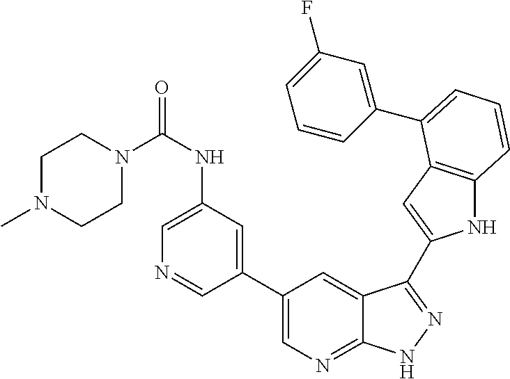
C1(C2=CN=C3C(=C2)C(C2=CC4=C(N2)C=CC=C4C2=CC(F)=CC=C2)=NN3)=CC(NC(N2CCN(C)CC2)=O)=CN=C1
